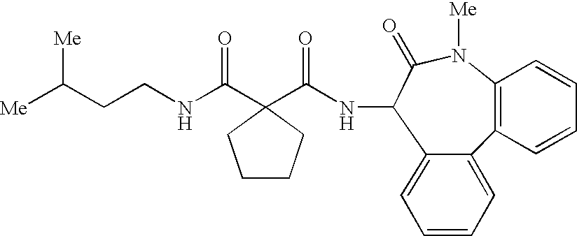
C12=C(C=CC=C1)C1=CC=CC=C1C(NC(=O)C1(C(NCCC([Me])[Me])=O)CCCC1)C(=O)N2[Me]
